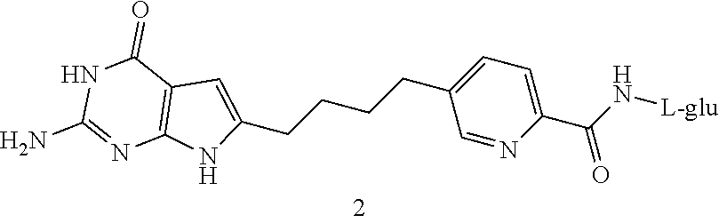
C1=C(CCCCC2=CC=C(C(N[L-glu])=O)N=C2)NC2=C1C(=O)NC(N)=N2
